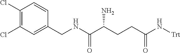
C1(Cl)=C(Cl)C=C(CNC(C(CCC(N[Trt])=O)N)=O)C=C1
